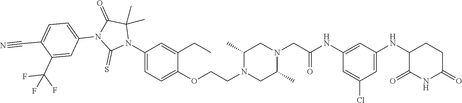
C1=C(Cl)C=C(NC2C(=O)NC(=O)CC2)C=C1NC(CN1CC(C)N(CCOC2=CC=C(N3C(C)(C)C(=O)N(C4=CC=C(C#N)C(C(F)(F)F)=C4)C3=S)C=C2CC)CC1C)=O
